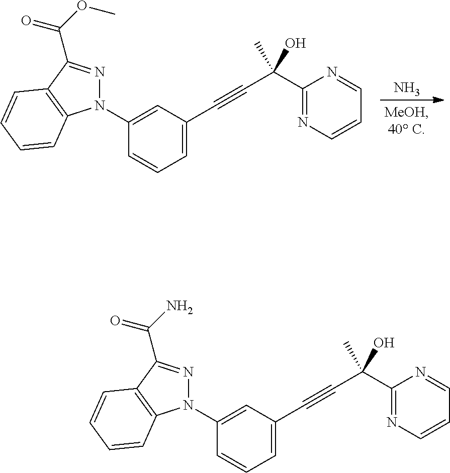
N.C1(N2N=C(C(=O)OC)C3=C2C=CC=C3)=CC(C#CC(O)(C2=NC=CC=N2)C)=CC=C1.C1(N2N=C(C(=O)N)C3=C2C=CC=C3)=CC(C#CC(O)(C2=NC=CC=N2)C)=CC=C1
